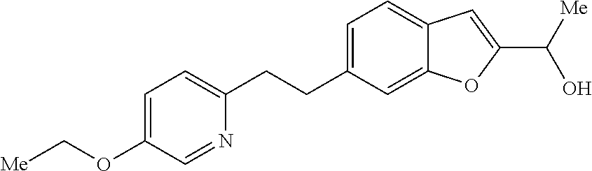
[Me]COC1=CC=C(CCC2=CC=C3C(=C2)OC(C([Me])O)=C3)N=C1
